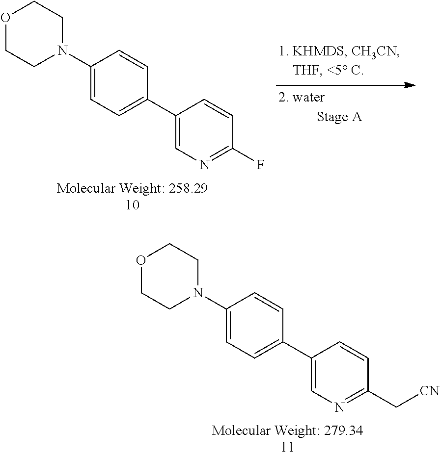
C1(N2CCOCC2)=CC=C(C2=CN=C(F)C=C2)C=C1.C1(N2CCOCC2)=CC=C(C2=CN=C(C[CN])C=C2)C=C1
